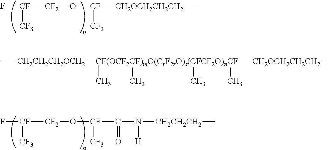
F[CF]([CF3])[CF2]O[CF]([CF3])[CH2OCH2CH2CH2]C.F[CF]([CF3])[CF2]O[CF]([CF3])C(=O)N([H])[CH2CH2CH2]C.C[CH2CH2CH2OCH2][CF(OCF2CF)mO(CrF2rO)s(CFCF2O)nCF](C)([CH2OCH2CH2CH2]C)(C)(C)C
